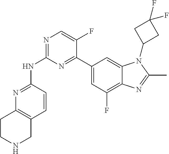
N1=C(NC2=NC=C(F)C(C3=CC(F)=C4C(=C3)N(C3CC(F)(F)C3)C(C)=N4)=N2)C=CC2=C1CCNC2
